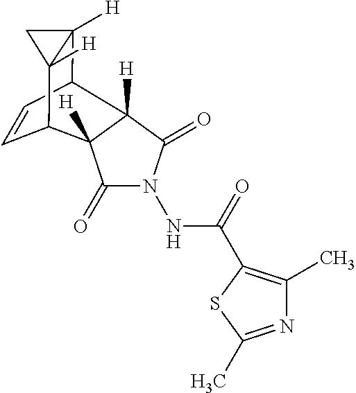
C1C2([H])C3C=CC(C12[H])C1([H])C(=O)N(NC(=O)C2=C(C)N=C(C)S2)C(=O)C31[H]
